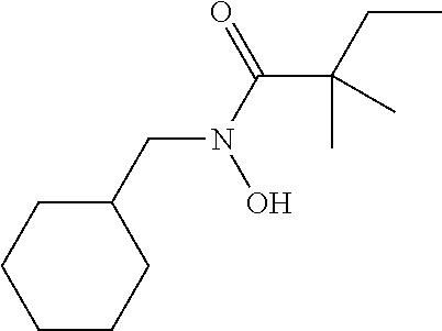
CCC(C(N(CC1CCCCC1)O)=O)(C)C
